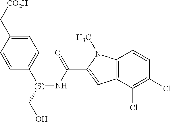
C1=C(C[CO2H])C=CC([(S)](CO)NC(C2=CC3=C(N2C)C=CC(Cl)=C3Cl)=O)=C1
